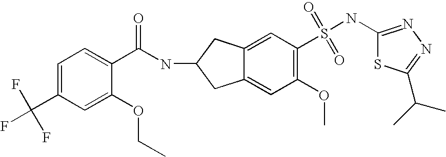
FC(C1=CC=C(C(NC2CC3=CC(S(NC4=NN=C(C(C)C)S4)(=O)=O)=C(OC)C=C3C2)=O)C(OCC)=C1)(F)F
